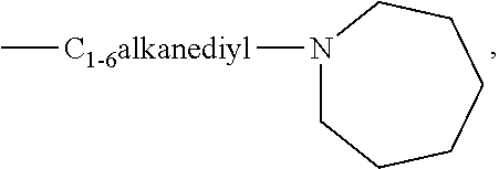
C[C1-6alkanediyl]N1CCCCCC1
